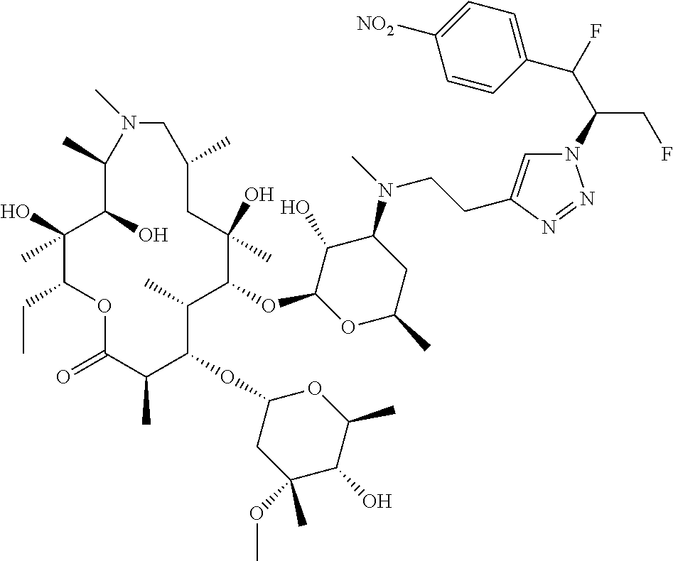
C1(O)C(OC2C(C)C(OC3CC(OC)(C)C(O)C(C)O3)C(C)C(=O)OC(CC)C(O)(C)C(O)C(C)N(C)CC(C)CC2(O)C)OC(C)CC1N(C)CCC1=CN(C(CF)C(F)C2=CC=C([NO2])C=C2)N=N1
